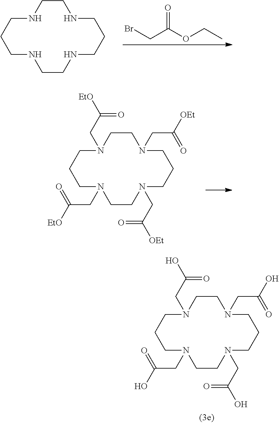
C1CNCCCNCCNCCCN1.C(C(OCC)=O)Br.C1CN(CC([EtO])=O)CCCN(CC([EtO])=O)CCN(CC([OEt])=O)CCCN1CC([OEt])=O.C1CN(CC(O)=O)CCCN(CC(O)=O)CCN(CC(O)=O)CCCN1CC(O)=O
